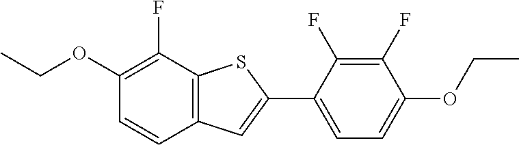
C1(OCC)=C(F)C2=C(C=C1)C=C(C1=CC=C(OCC)C(F)=C1F)S2
